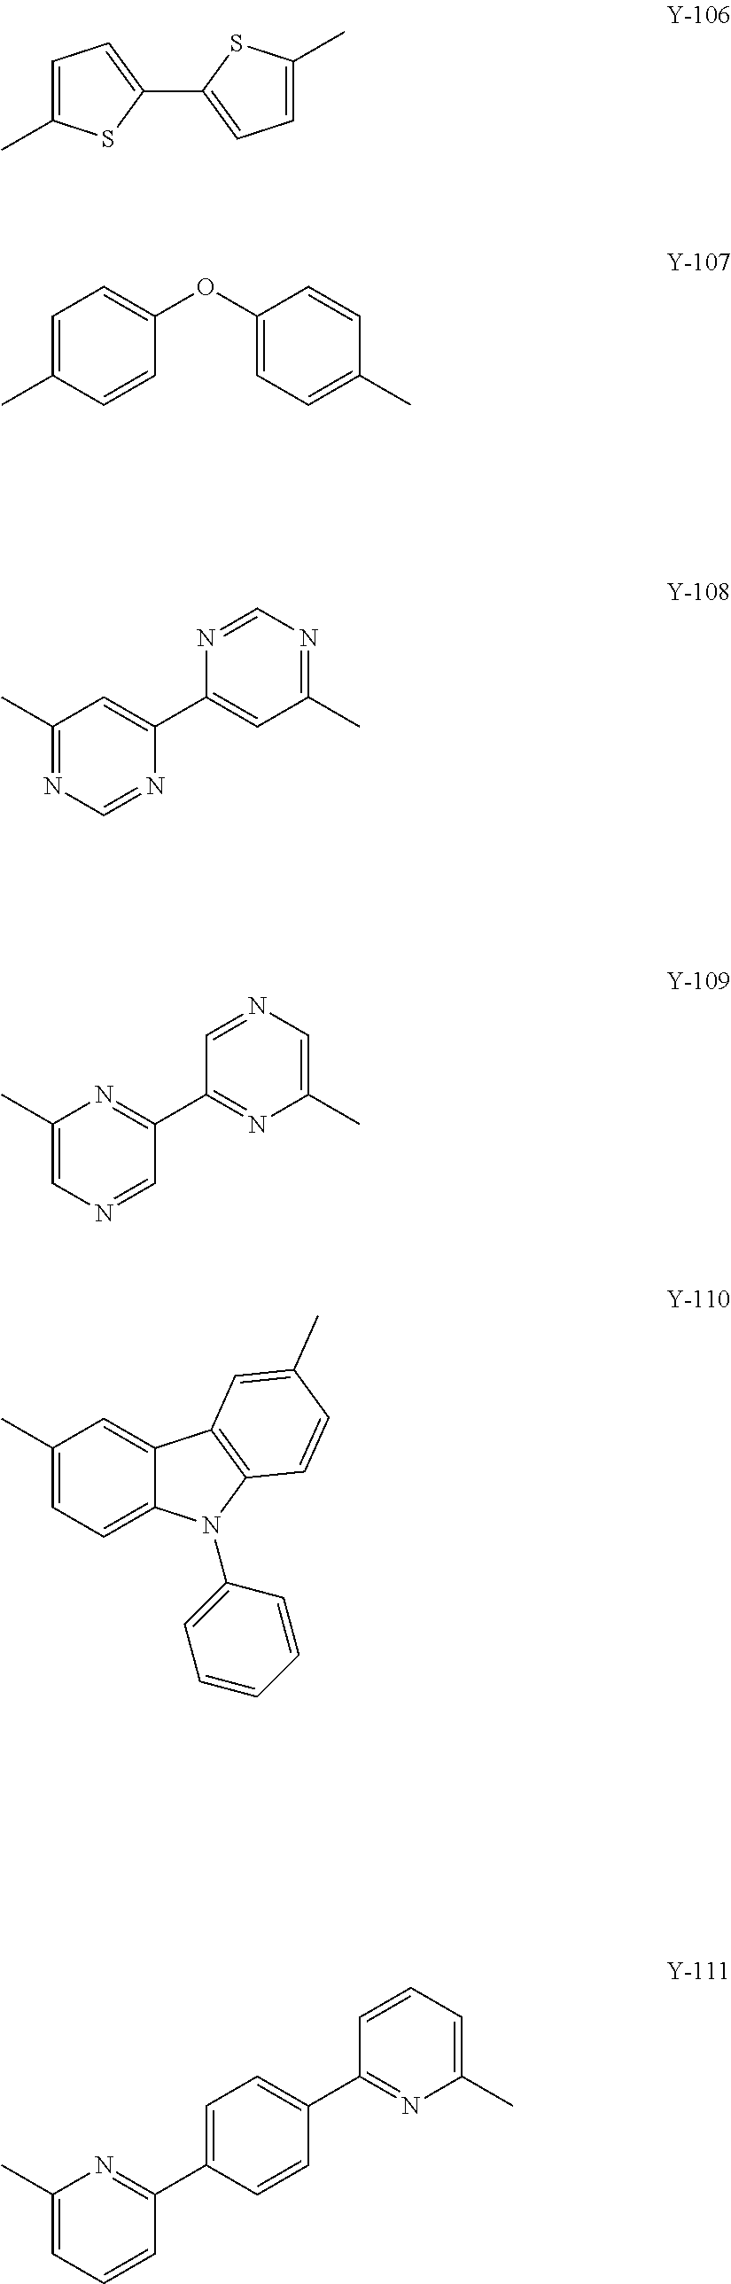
O(C1=CC=C(C)C=C1)C1=CC=C(C)C=C1.C1=C(C)SC(C2=CC=C(C)S2)=C1.C1(C)=NC=NC(C2=CC(C)=NC=N2)=C1.C1(C)=CN=CC(C2=NC(C)=CN=C2)=N1.C1(C)=CC=C2C(=C1)C1=C(N2C2=CC=CC=C2)C=CC(C)=C1.C1(C)=CC=CC(C2=CC=C(C3=NC(C)=CC=C3)C=C2)=N1
